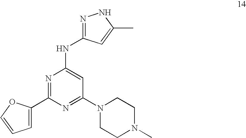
C1=C(C2=NC(NC3=NNC(C)=C3)=CC(N3CCN(C)CC3)=N2)OC=C1
